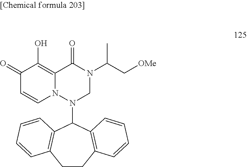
C1(=O)C=CN2C(=C1O)C(=O)N(C(C[OMe])C)CN2C1C2=C(CCC3=C1C=CC=C3)C=CC=C2
